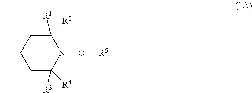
C1([R1])([R2])CC(C)CC([R3])([R4])N1O[R5]
